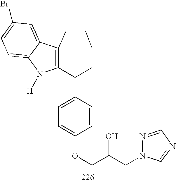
C12=C(C(C3=CC=C(OCC(CN4N=CN=C4)O)C=C3)CCCC1)N([H])C1=CC=C(Br)C=C21
